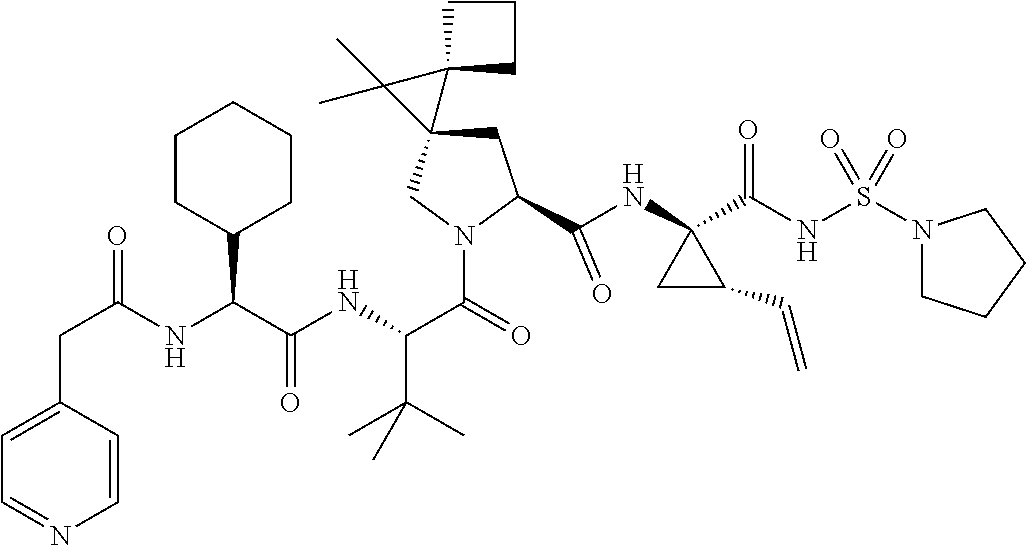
C1C(C(NC2(C(NS(N3CCCC3)(=O)=O)=O)CC2C=C)=O)N(C(C(NC(C(NC(CC2=CC=NC=C2)=O)C2CCCCC2)=O)C(C)(C)C)=O)CC12C1(CCC1)C2(C)C
